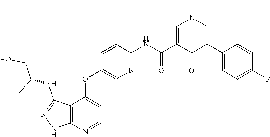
CN1C=C(C(=O)NC2=NC=C(OC3=CC=NC4=C3C(NC(CO)C)=NN4)C=C2)C(=O)C(C2=CC=C(F)C=C2)=C1
